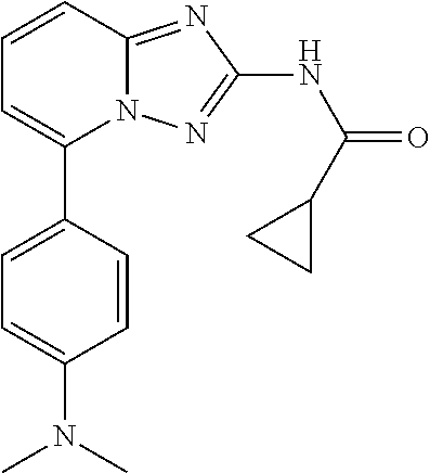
C1(C2=CC=C(N(C)C)C=C2)=CC=CC2=NC(NC(=O)C3CC3)=NN12
